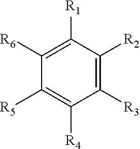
C1([R5])=C([R4])C([R3])=C([R2])C([R1])=C1[R6]
